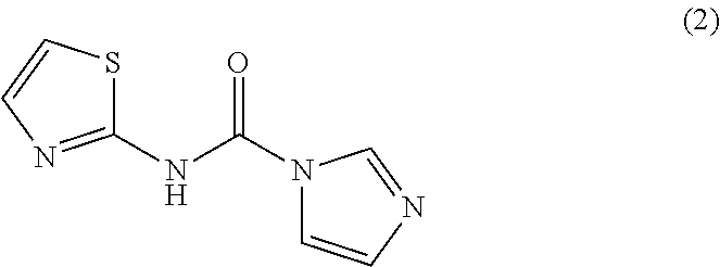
C1(NC(=O)N2C=CN=C2)=NC=CS1
